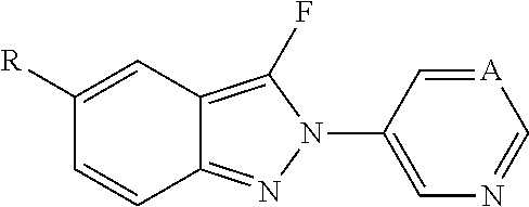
C1([R])=CC2=C(F)N(C3=CN=C[A]=C3)N=C2C=C1
